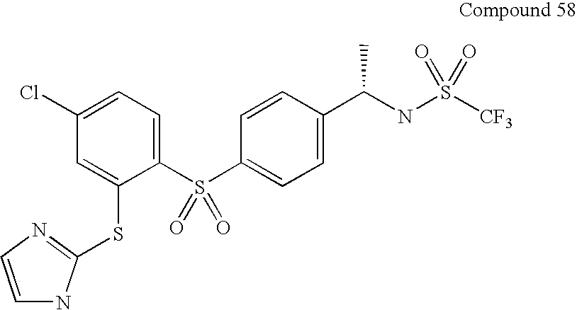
C1(Cl)=CC=C(S(C2=CC=C(C(NS([CF3])(=O)=O)C)C=C2)(=O)=O)C(SC2=NC=CN2)=C1
